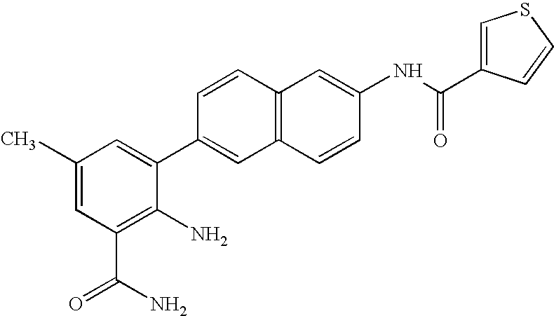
C1=CC2=C(C=C1C1=CC(C)=CC(C(N)=O)=C1N)C=CC(NC(=O)C1=CSC=C1)=C2
